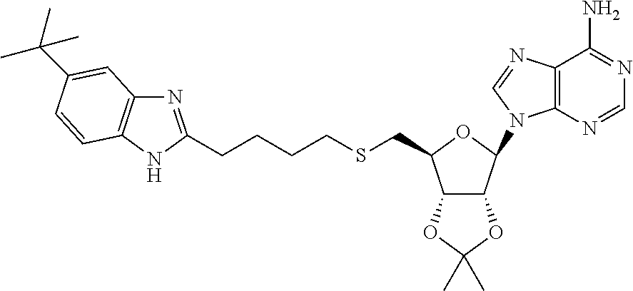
C12=C(N=CN=C1N)N(C1OC(CSCCCCC3=NC4=C(N3)C=CC(C(C)(C)C)=C4)C3C1OC(C)(C)O3)C=N2
